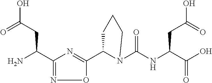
C1(C2=NC(C(N)CC(O)=O)=NO2)N(C(NC(C(O)=O)CC(O)=O)=O)CCC1
